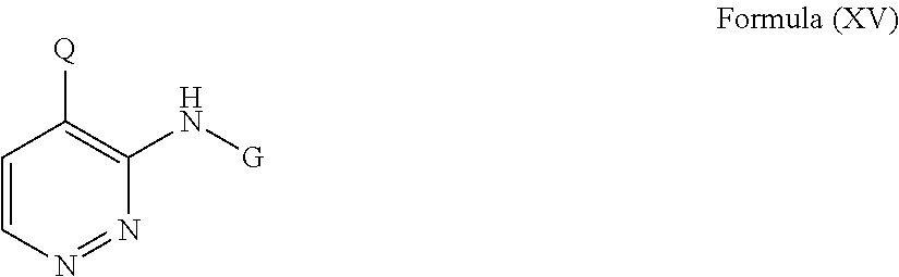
C1=CN=NC(N[G])=C1[Q]
